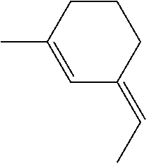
C1=C(C)CCCC1=CC
